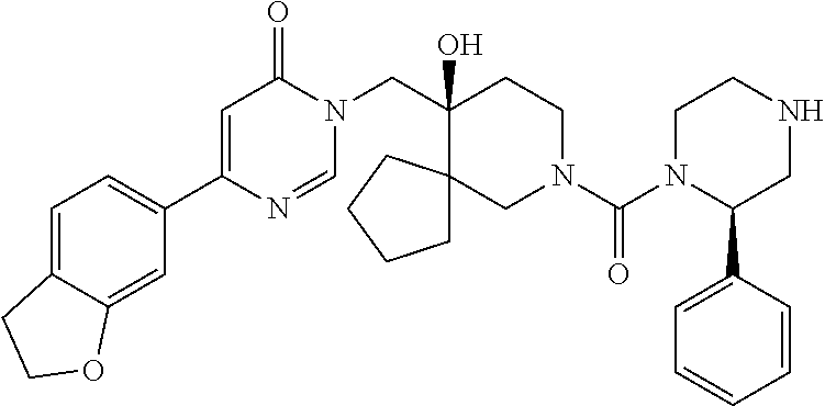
C1(C2=CC=C3C(=C2)OCC3)=CC(=O)N(CC2(O)CCN(C(=O)N3C(C4=CC=CC=C4)CNCC3)CC23CCCC3)C=N1
